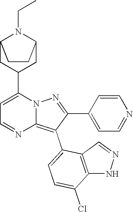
C12CC(C3=CC=NC4=C(C5=CC=C(Cl)C6=C5C=NN6)C(C5=CC=NC=C5)=NN34)CC(N1CC)CC2
